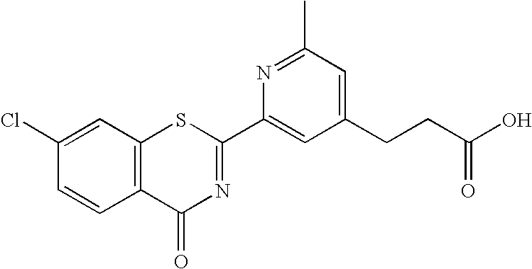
N1=C(C)C=C(CCC(O)=O)C=C1C1=NC(=O)C2=C(S1)C=C(Cl)C=C2
